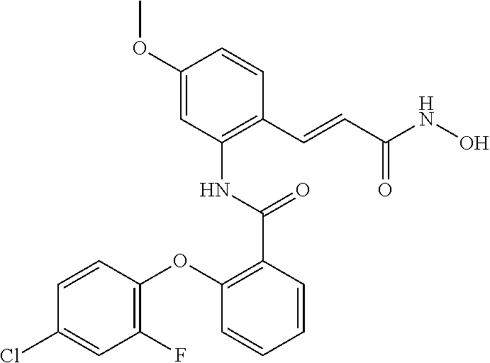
C1=C(OC)C=CC(C=CC(NO)=O)=C1NC(=O)C1=C(OC2=C(F)C=C(Cl)C=C2)C=CC=C1
